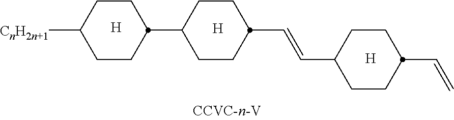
C1CC([CnH2n+1])CCC1C1CCC(C=CC2CCC(C=C)CC2)CC1.[H].[H].[H]
